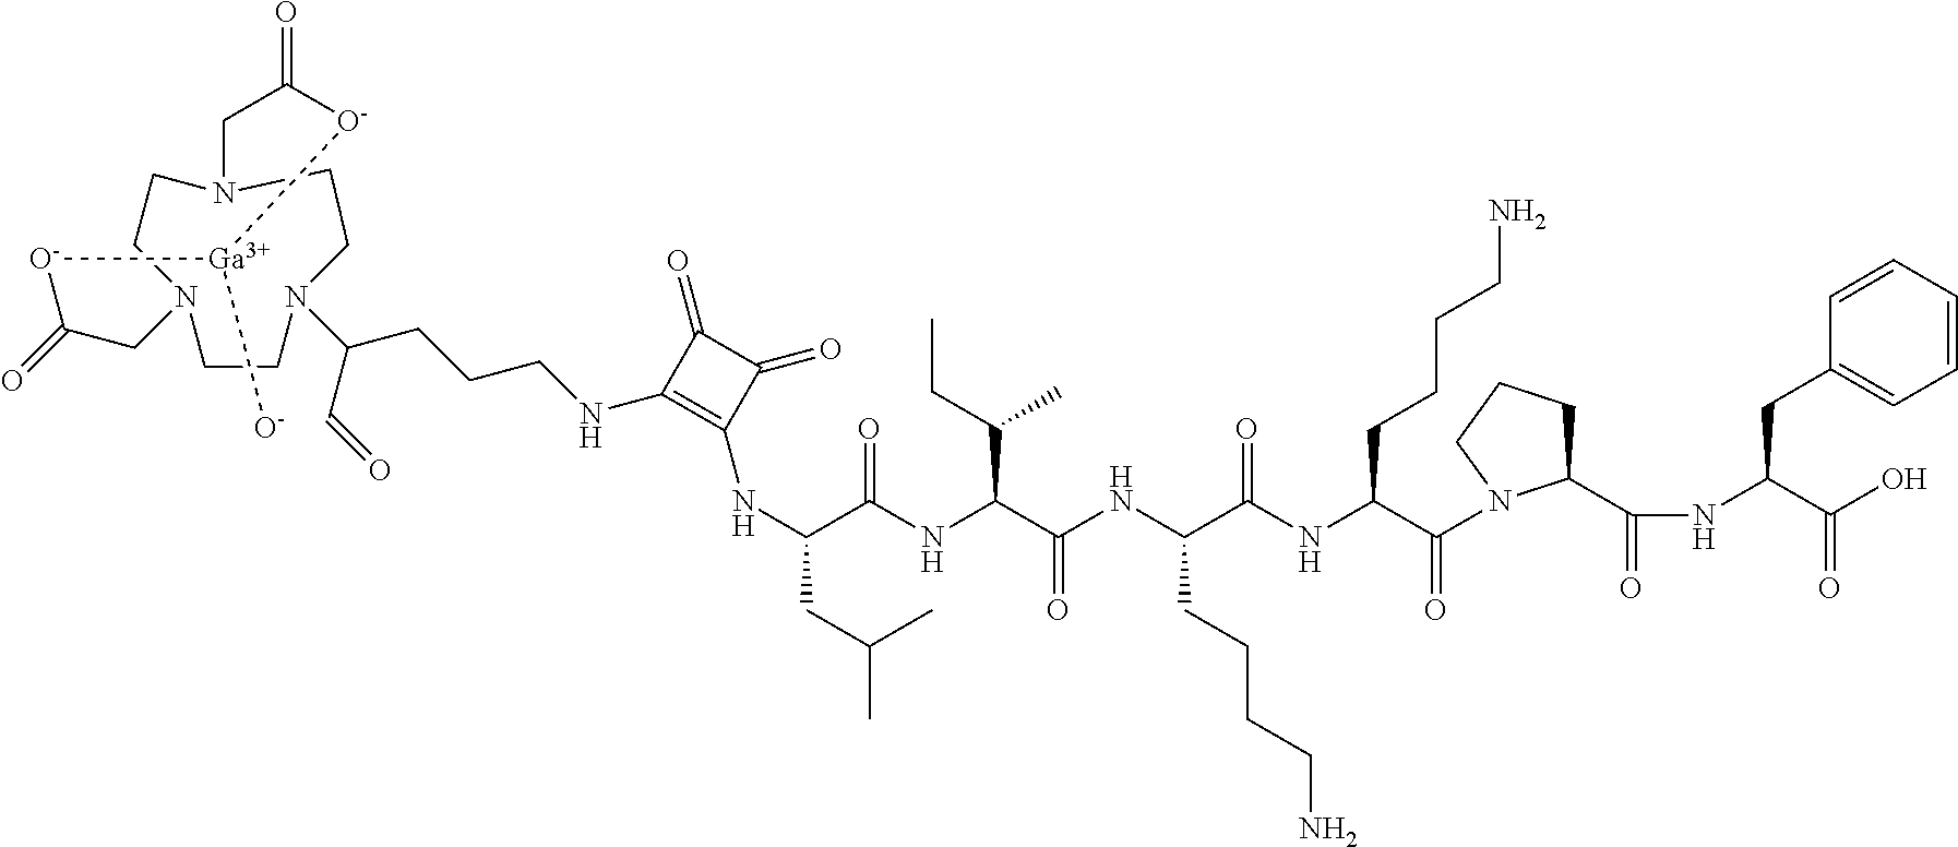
O=C1CN2CCN(CCN(C(C=O)CCCNC3=C(NC(C(NC(C(NC(C(NC(C(=O)N4C(C(NC(C(O)=O)CC5=CC=CC=C5)=O)CCC4)CCCCN)=O)CCCCN)=O)C(CC)C)=O)CC(C)C)C(=O)C3=O)CC2)CC(=O)[O-][Ga]([O-])[O-]1
